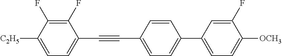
C1(F)=C(F)C([C2H5])=CC=C1C#CC1=CC=C(C2=CC=C([OCH3])C(F)=C2)C=C1
